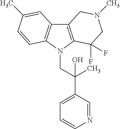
C12=C(N(CC(C3=CC=CN=C3)(C)O)C3=C1C=C(C)C=C3)C(F)(F)CN(C)C2
